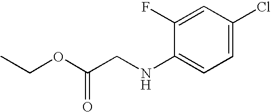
C(OC(CNC1=CC=C(Cl)C=C1F)=O)C
